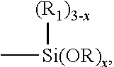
C[Si(OR)x][(R1)3-x]
